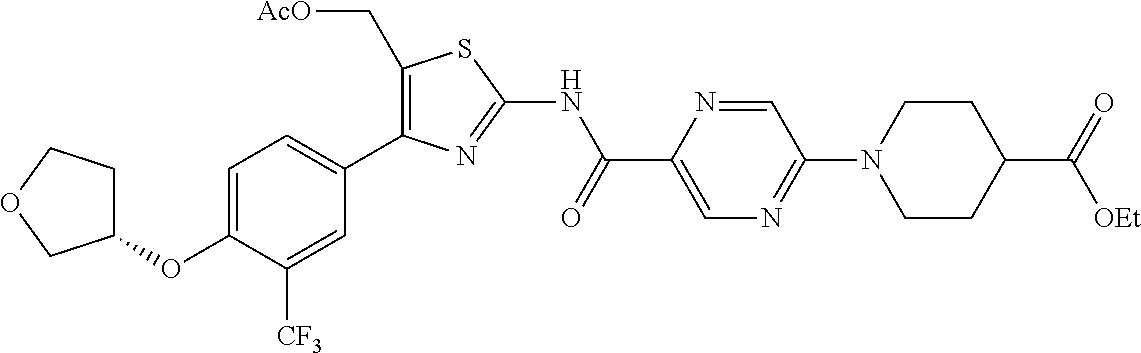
C1=C(OC2CCOC2)C([CF3])=CC(C2=C(C[AcO])SC(NC(C3=CN=C(N4CCC(C(=O)[OEt])CC4)C=N3)=O)=N2)=C1
